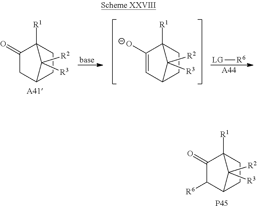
[base].[A44].[LG][R6].C1C2CCC([R1])(C1=O)C2([R2])[R3].[A41].C1=C([O-])C2([R1])CCC1C2([R2])[R3].C1([R6])C2CCC([R1])(C1=O)C2([R2])[R3].[P45]
